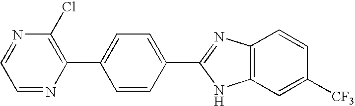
C1=NC(C2=CC=C(C3=NC4=C(N3)C=C([CF3])C=C4)C=C2)=C(Cl)N=C1
